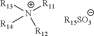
[R13][N+]([R14])([R11])[R12]
